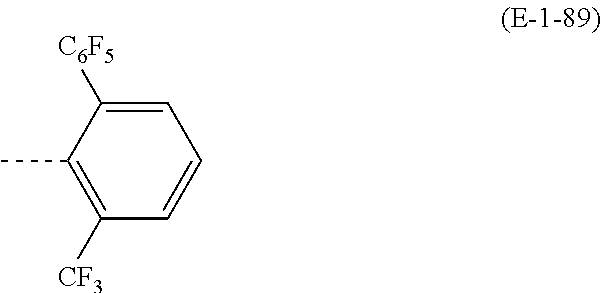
CC1=C([CF3])C=CC=C1[C6F5]
